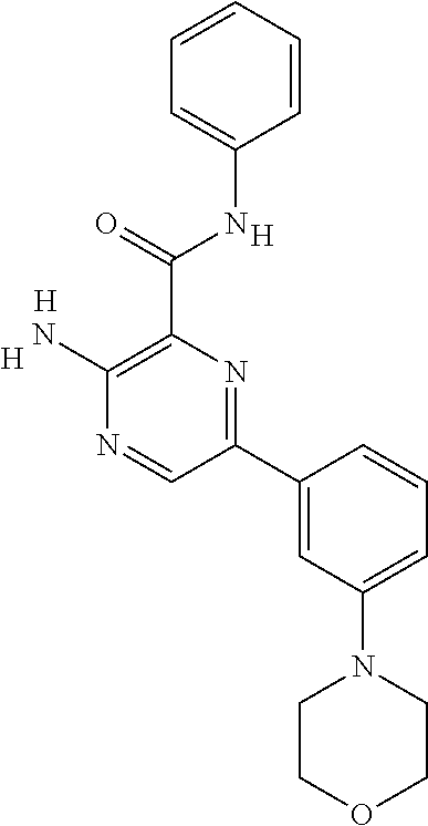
C1(N)=C(C(NC2=CC=CC=C2)=O)N=C(C2=CC(N3CCOCC3)=CC=C2)C=N1.[H].[H].[H]
